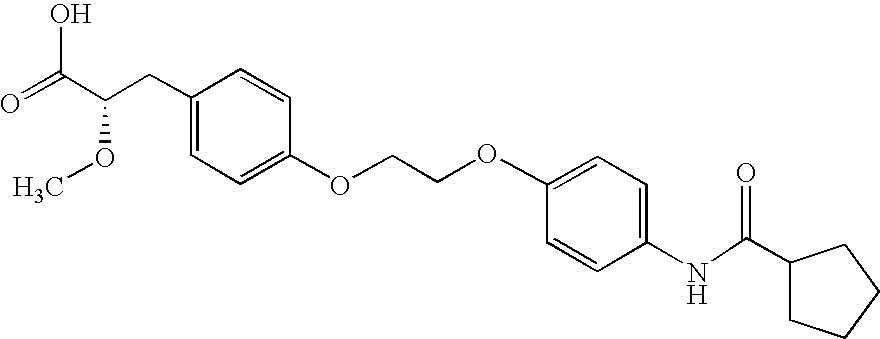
C1=CC(CC(C(=O)O)OC)=CC=C1OCCOC1=CC=C(NC(=O)C2CCCC2)C=C1
